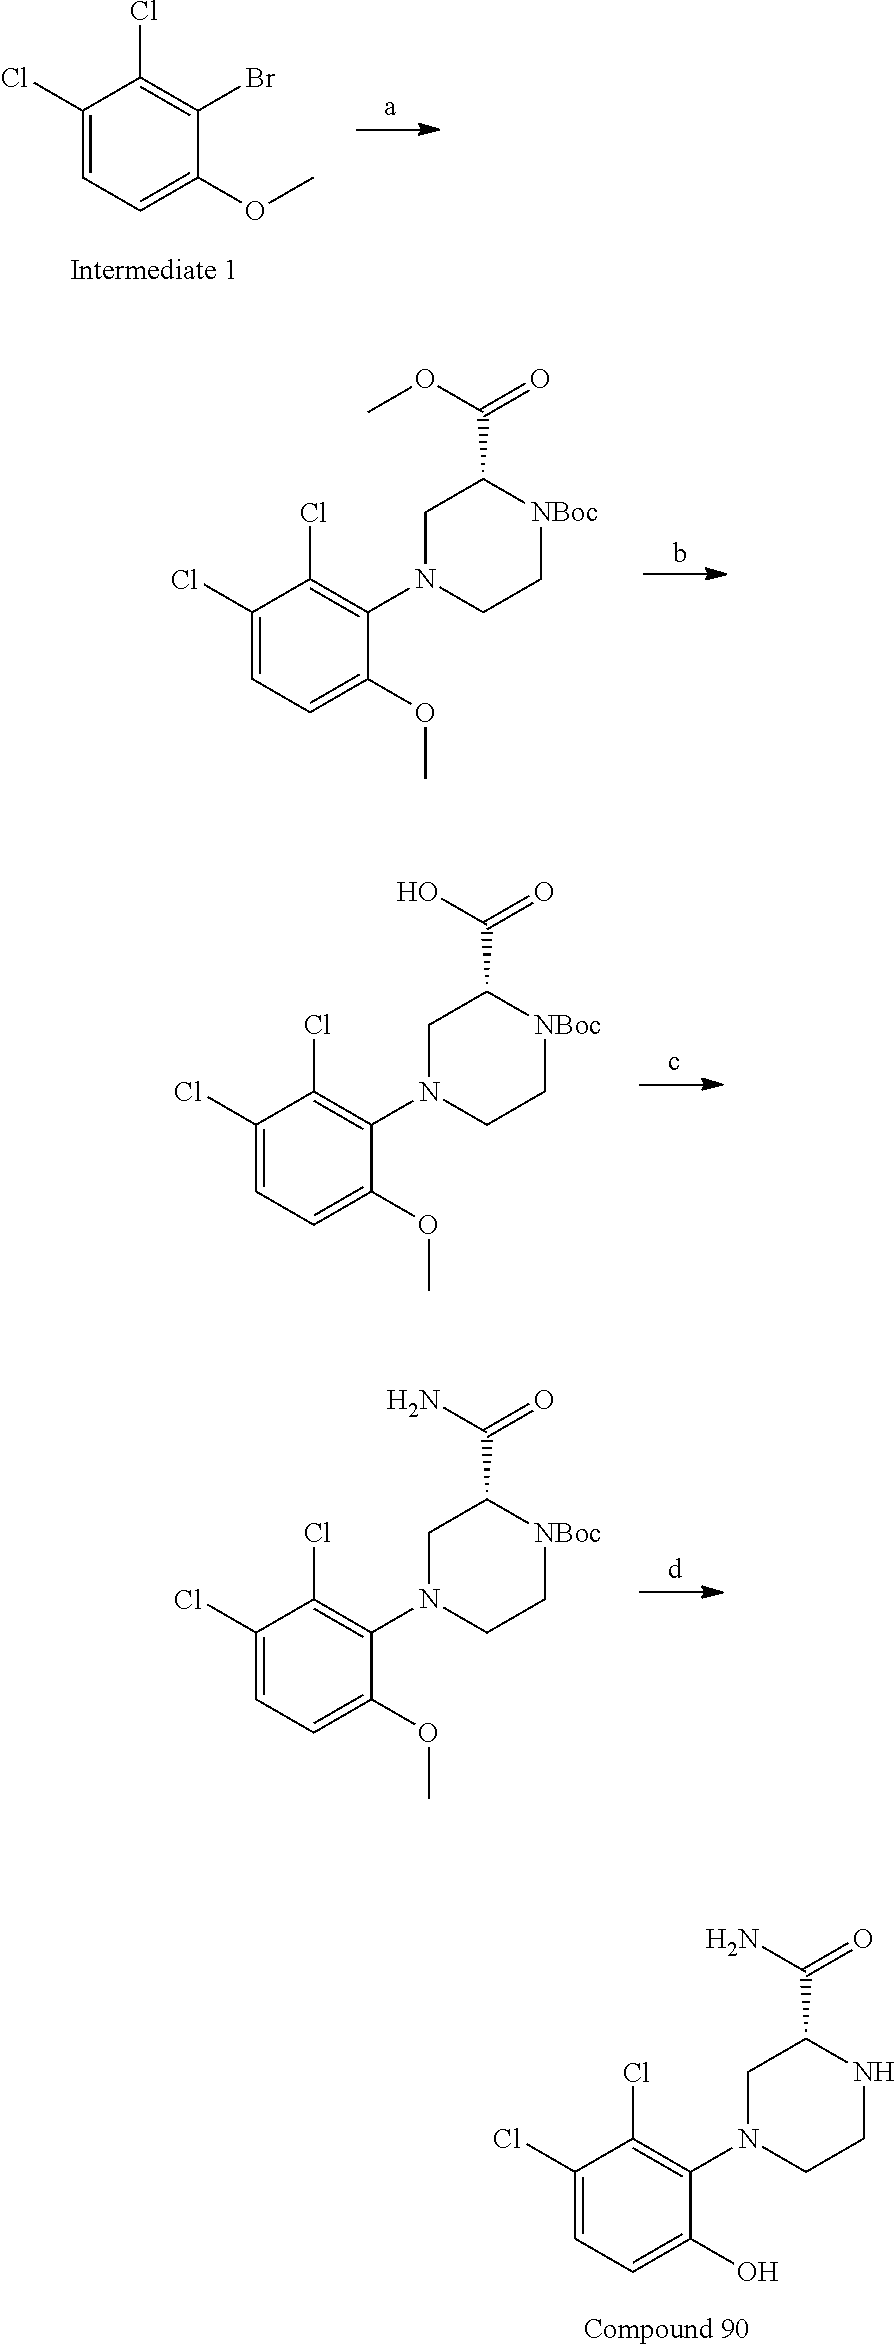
C1(Cl)=CC=C(OC)C(Br)=C1Cl.C1(Cl)=CC=C(O)C(N2CCNC(C(N)=O)C2)=C1Cl.C1(Cl)=CC=C(OC)C(N2CC[NBoc]C(C(OC)=O)C2)=C1Cl.C1(Cl)=CC=C(OC)C(N2CC[NBoc]C(C(O)=O)C2)=C1Cl.C1(Cl)=CC=C(OC)C(N2CC[NBoc]C(C(N)=O)C2)=C1Cl
